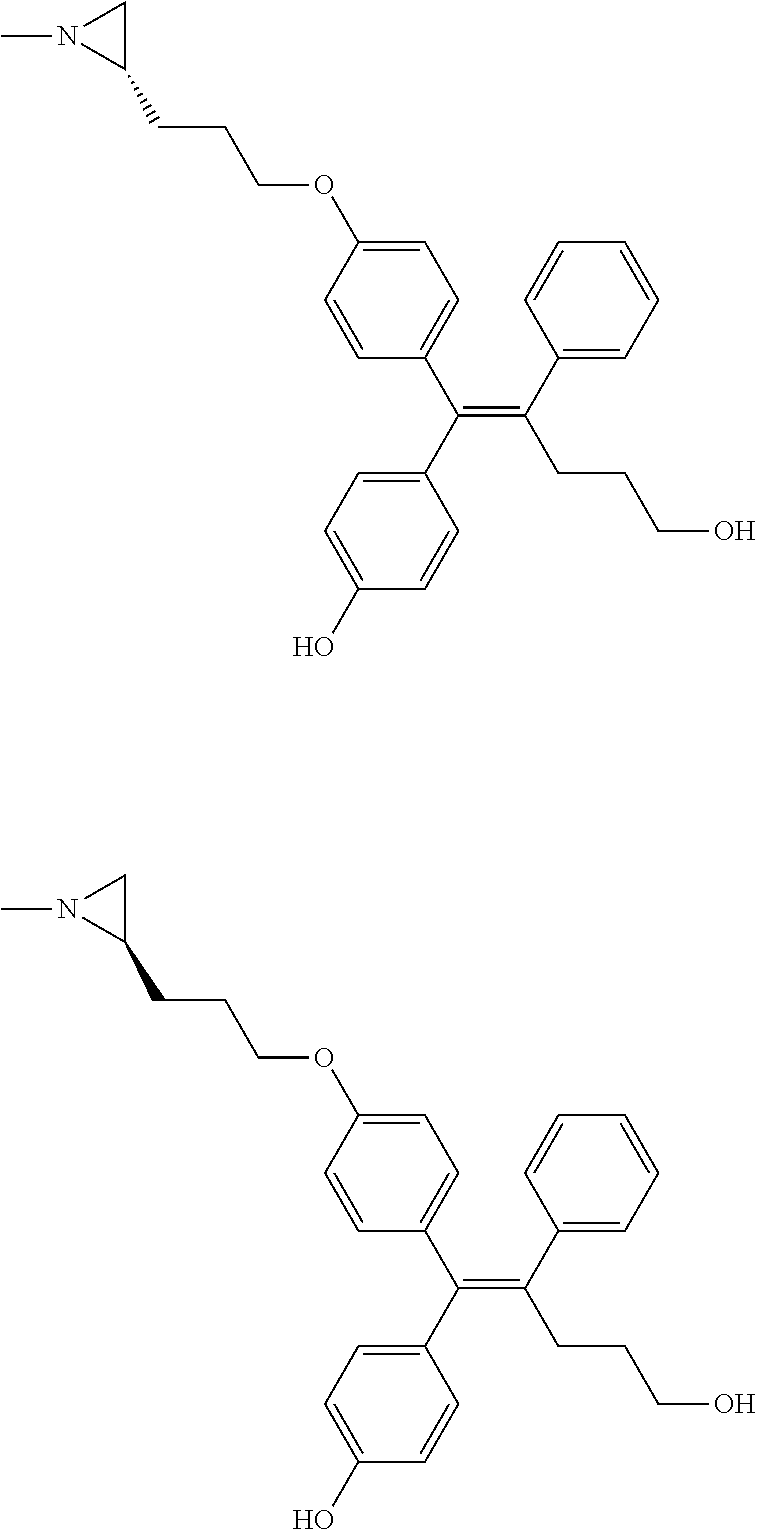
C(=C(C1=CC=CC=C1)CCCO)(C1=CC=C(O)C=C1)C1=CC=C(OCCCC2CN2C)C=C1.C(=C(C1=CC=CC=C1)CCCO)(C1=CC=C(O)C=C1)C1=CC=C(OCCCC2CN2C)C=C1
